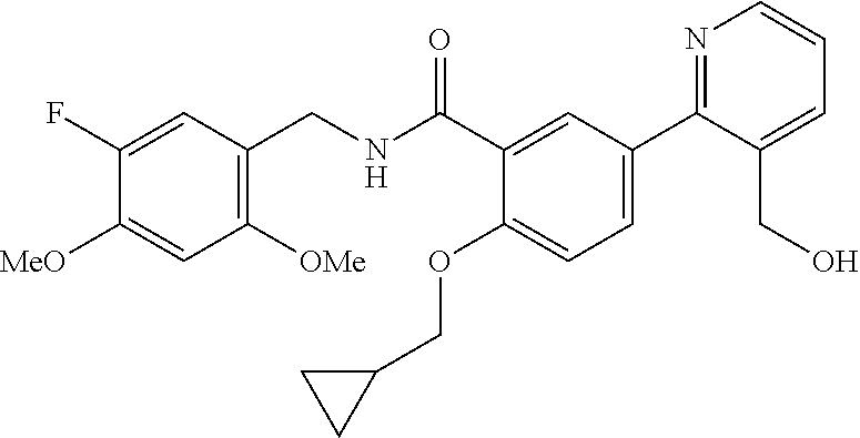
C1([OMe])=C(CNC(C2=CC(C3=NC=CC=C3CO)=CC=C2OCC2CC2)=O)C=C(F)C([MeO])=C1
